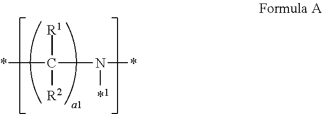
*C(N(*)[*1])([R1])[R2]
